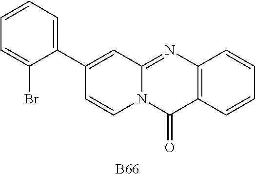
C12=C(C=CC=C1)C(=O)N1C(=N2)C=C(C2=CC=CC=C2Br)C=C1.[B66]
